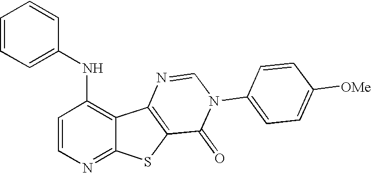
C1=CN=C2C(=C1NC1=CC=CC=C1)C1=C(S2)C(=O)N(C2=CC=C([OMe])C=C2)C=N1
